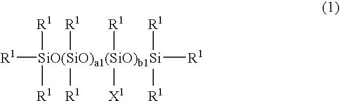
[R1][SiO(SiO)a1(SiO)b1Si]([R1])([R1])([R1])([R1])([R1])([R1])([X1])([R1])[R1]
